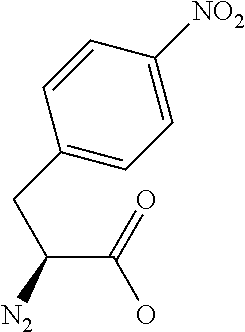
C1(CC(C(O)=O)[N2])=CC=C([NO2])C=C1
